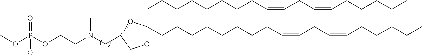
C(CCCCCCC=CCC=CCCCCC)CC1(CCCCCCCCC=CCC=CCCCCC)OCC(CN(CCOP(OC)(=O)[O-])C)O1
